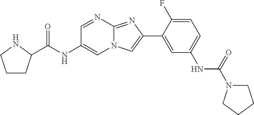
C1=NC2=NC(C3=CC(NC(=O)N4CCCC4)=CC=C3F)=CN2C=C1NC(=O)C1CCCN1
